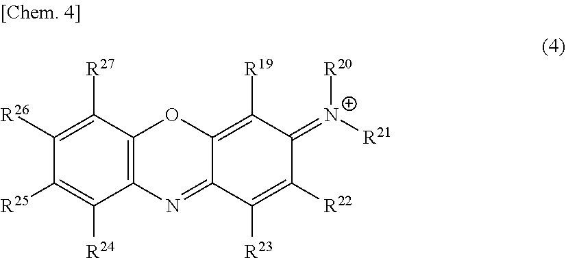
C12=C(C([R27])=C([R26])C([R25])=C1[R24])OC1=C([R19])C(=[N+]([R21])[R20])C([R22])=C([R23])C1=N2
